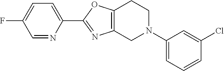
C1=NC(C2=NC3=C(O2)CCN(C2=CC=CC(Cl)=C2)C3)=CC=C1F
